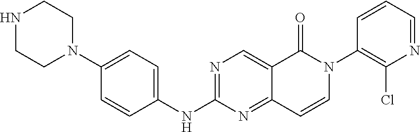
N1CCN(C2=CC=C(NC3=NC=C4C(=N3)C=CN(C3=C(Cl)N=CC=C3)C4=O)C=C2)CC1
